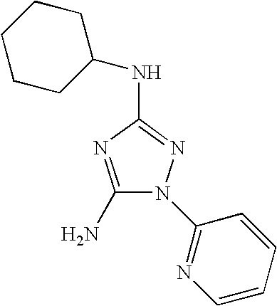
C1(N)=NC(NC2CCCCC2)=NN1C1=NC=CC=C1
